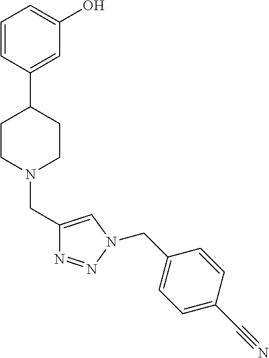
C1=CC(C2CCN(CC3=CN(CC4=CC=C(C#N)C=C4)N=N3)CC2)=CC(O)=C1
